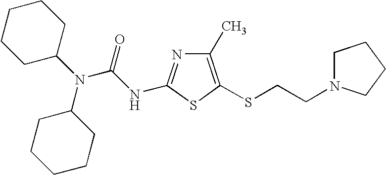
C1CCC(N(C(NC2=NC(C)=C(SCCN3CCCC3)S2)=O)C2CCCCC2)CC1
